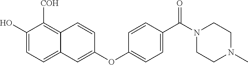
C1(O)=CC=C2C(=C1[COH])C=CC(OC1=CC=C(C(N3CCN(C)CC3)=O)C=C1)=C2
